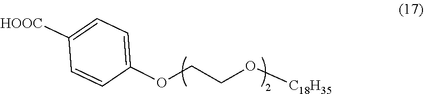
O(CCO[C18H35])C1=CC=C([HOOC])C=C1
